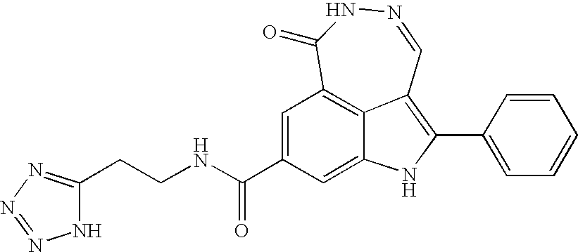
N1=CC2=C(C3=CC=CC=C3)NC3=CC(C(NCCC4=NN=NN4)=O)=CC(=C23)C(=O)N1
